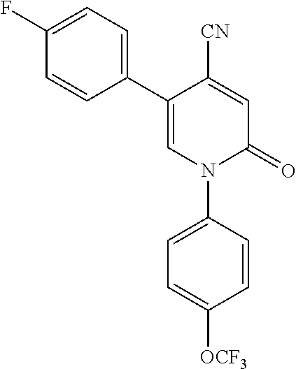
C1=C([CN])C(C2=CC=C(F)C=C2)=CN(C2=CC=C([OCF3])C=C2)C1=O
